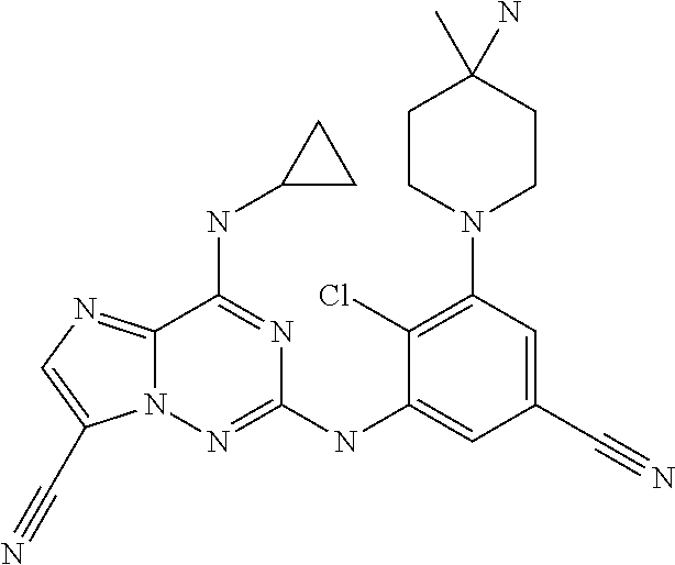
C1(Cl)=C(N2CCC(C)(N)CC2)C=C(C#N)C=C1NC1=NN2C(=NC=C2C#N)C(NC2CC2)=N1
